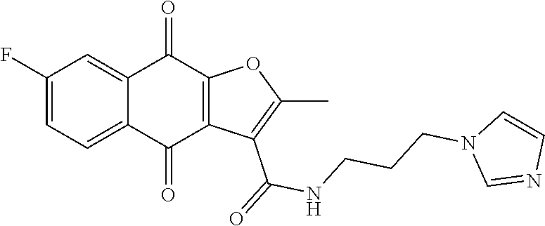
C1(F)=CC=C2C(=C1)C(=O)C1=C(C2=O)C(C(NCCCN2C=NC=C2)=O)=C(C)O1
